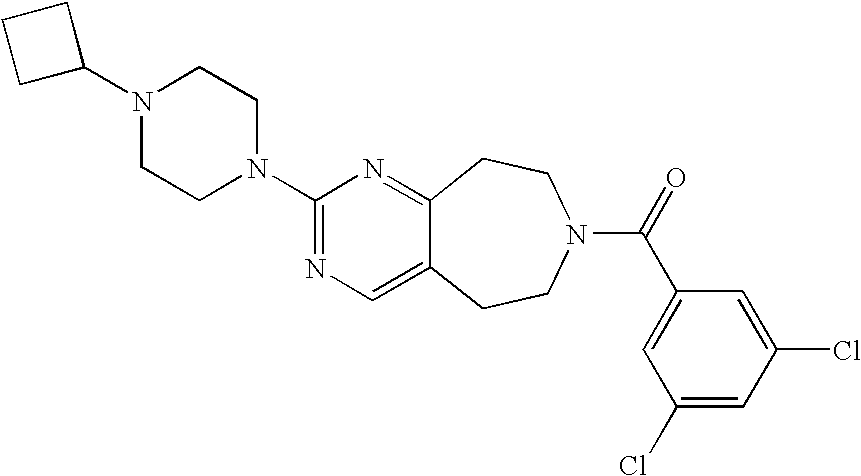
C1C(N2CCN(C3=NC=C4C(=N3)CCN(C(=O)C3=CC(Cl)=CC(Cl)=C3)CC4)CC2)CC1
